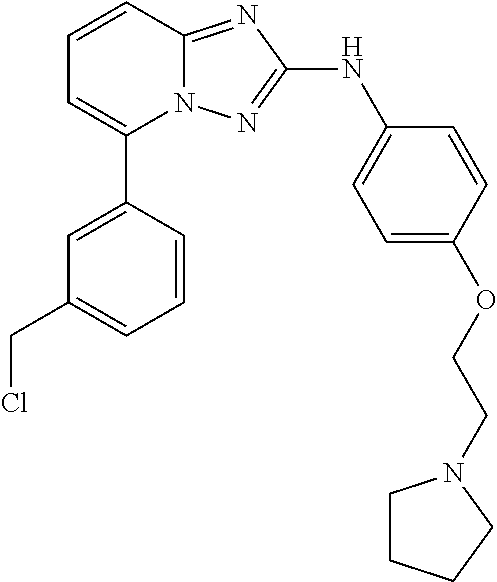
C1=CC2=NC(NC3=CC=C(OCCN4CCCC4)C=C3)=NN2C(C2=CC(CCl)=CC=C2)=C1
